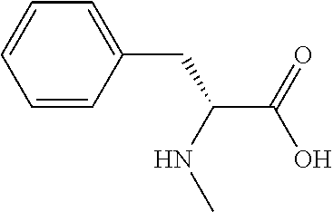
C(C(NC)CC1=CC=CC=C1)(O)=O
